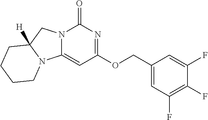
C1(COC2=NC(=O)N3C(=C2)N2C([H])(C3)CCCC2)=CC(F)=C(F)C(F)=C1
